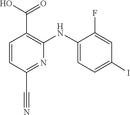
C1=C(NC2=C(C(O)=O)C=CC(C#N)=N2)C(F)=CC(I)=C1
